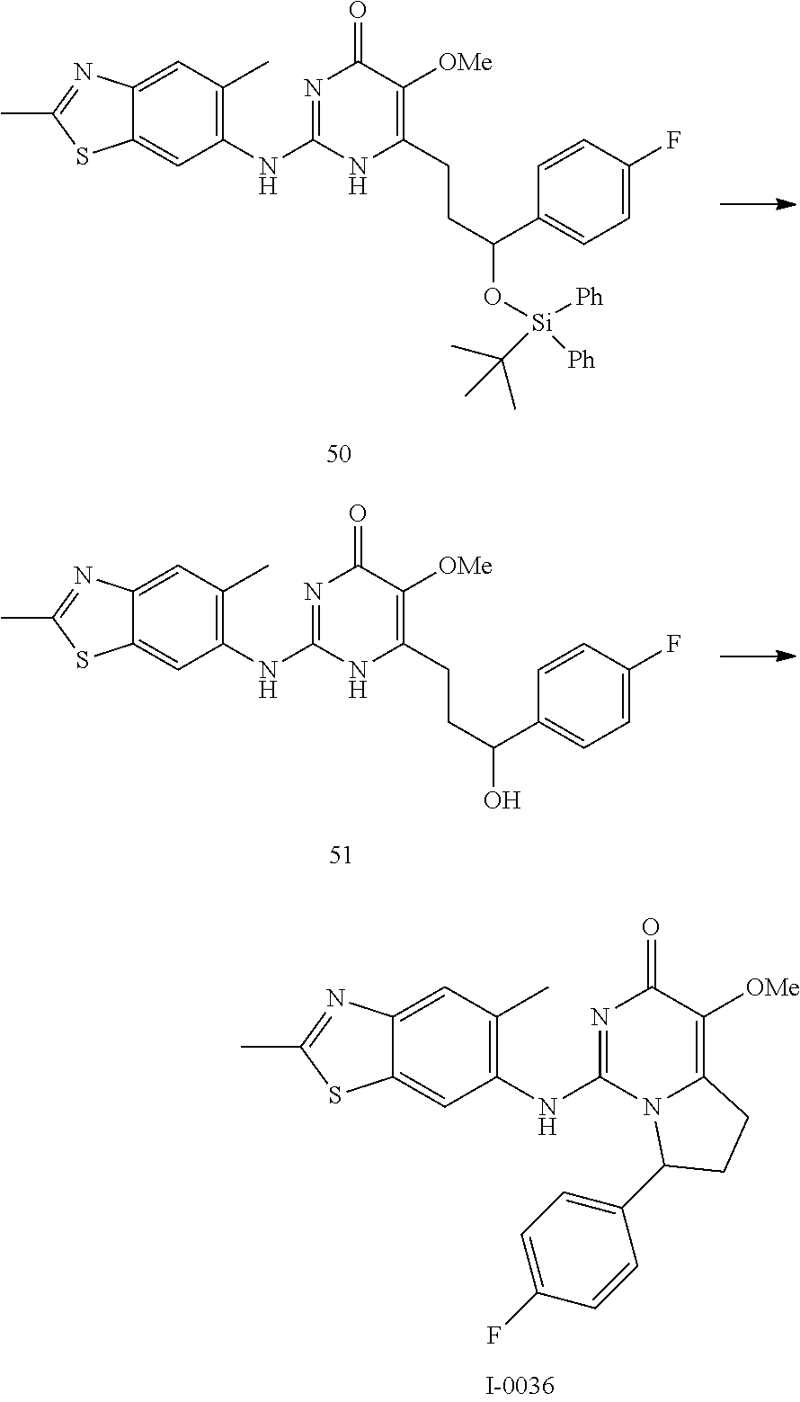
C1(CCC(C2=CC=C(F)C=C2)O[Si]([Ph])([Ph])C(C)(C)C)=C([OMe])C(=O)N=C(NC2=C(C)C=C3C(=C2)SC(C)=N3)N1.C1(CCC(C2=CC=C(F)C=C2)O)=C([OMe])C(=O)N=C(NC2=C(C)C=C3C(=C2)SC(C)=N3)N1.C12=C([OMe])C(=O)N=C(NC3=C(C)C=C4C(=C3)SC(C)=N4)N1C(C1=CC=C(F)C=C1)CC2
